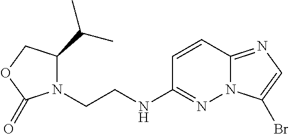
C1(C(C)C)N(CCNC2=NN3C(=NC=C3Br)C=C2)C(=O)OC1
